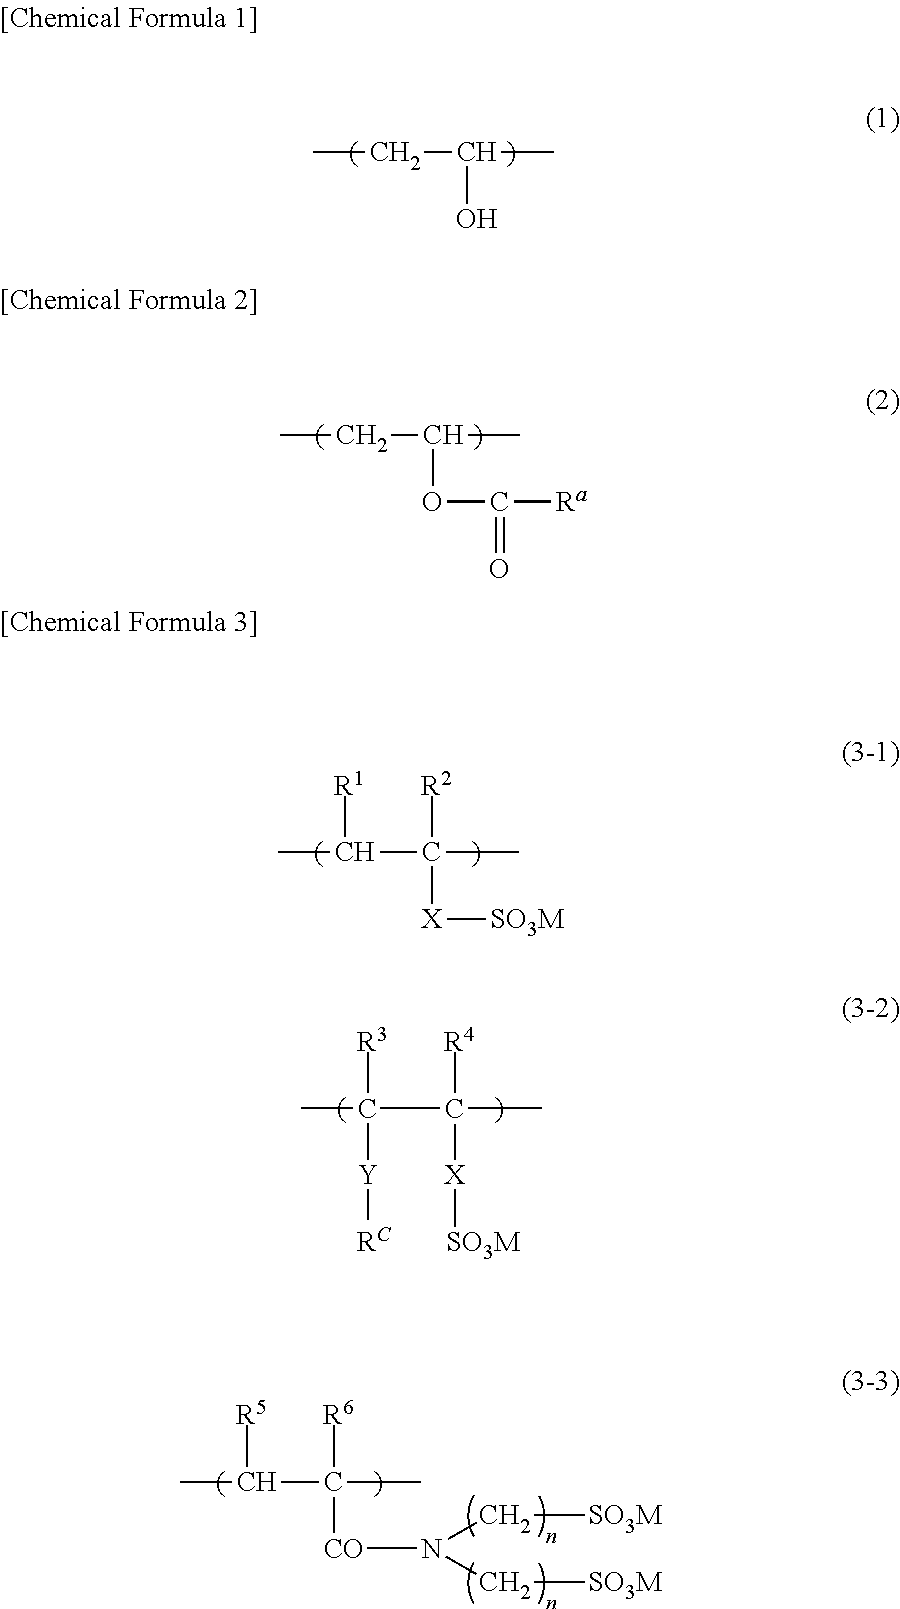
CCC(C)O.CCC(C)OC(=O)[Ra].CC(C(C)([X][SO3M])[R2])[R1].CC(C(C)([X][SO3M])[R4])([R3])[Y][RC].CC(C(C)([CO]N(C[SO3M])C[SO3M])[R6])[R5]
